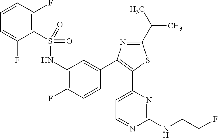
N1=C(C(C)C)SC(C2=CC=NC(NCCF)=N2)=C1C1=CC(NS(C2=C(F)C=CC=C2F)(=O)=O)=C(F)C=C1
